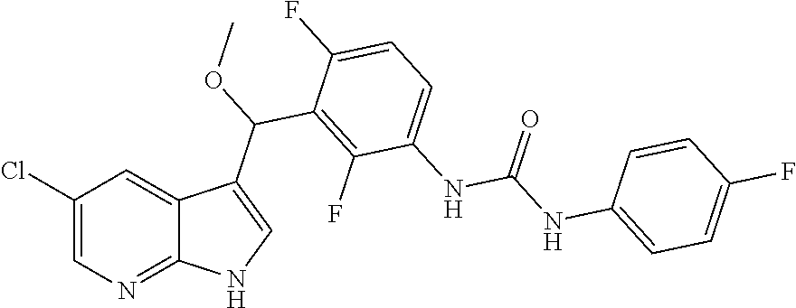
C1(Cl)=CN=C2C(=C1)C(C(OC)C1=C(F)C(NC(NC3=CC=C(F)C=C3)=O)=CC=C1F)=CN2
